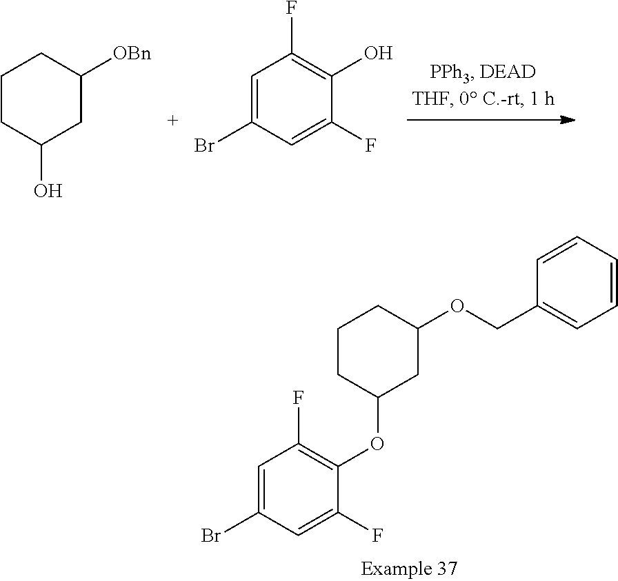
C1CC(O)CC([OBn])C1.C1=C(Br)C=C(F)C(O)=C1F.C1=C(Br)C=C(F)C(OC2CC(OCC3=CC=CC=C3)CCC2)=C1F
